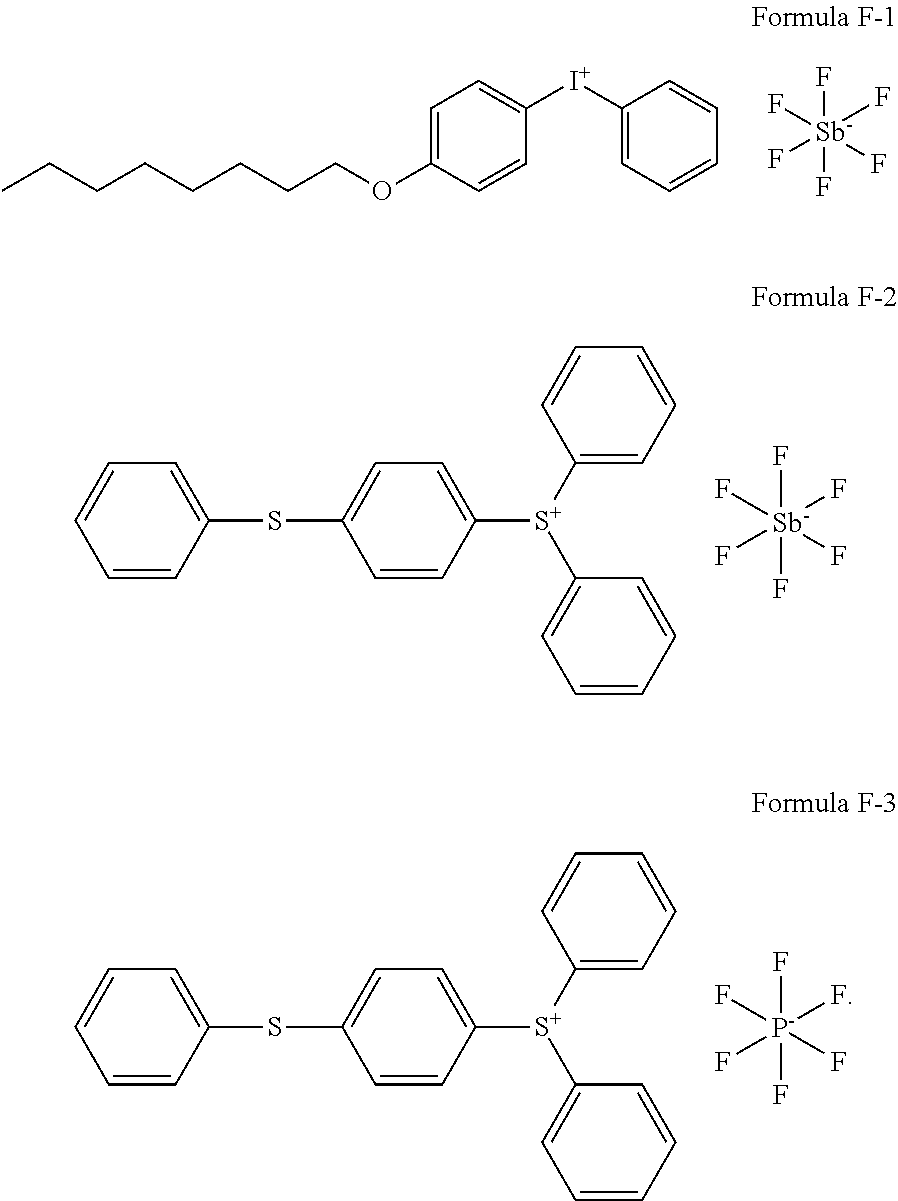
F[Sb](F)(F)(F)(F)F.C1=CC([S+](C2=CC=CC=C2)C2=CC=CC=C2)=CC=C1SC1=CC=CC=C1.F[P-](F)(F)(F)(F)F.C1=CC([S+](C2=CC=CC=C2)C2=CC=CC=C2)=CC=C1SC1=CC=CC=C1.C1=C(OCCCCCCCC)C=CC([I+]C2=CC=CC=C2)=C1.F[Sb](F)(F)(F)(F)F
